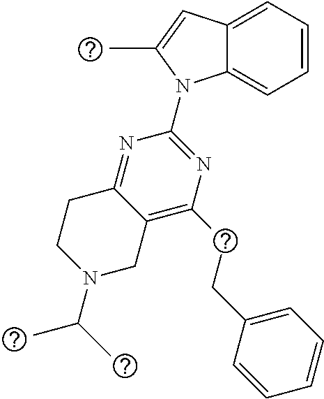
C12=CC=CC=C1N(C1=NC(CCC3=CC=CC=C3)=C3C(=N1)CCN(C(C)C)C3)C(C)=C2
